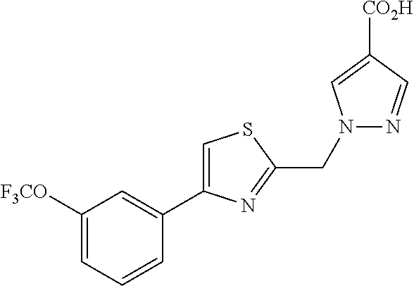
C1([F3CO])=CC=CC(C2=CSC(CN3N=CC([CO2H])=C3)=N2)=C1
